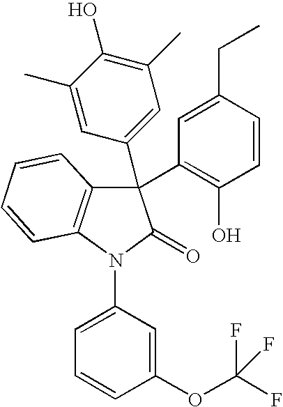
C1(C)=CC(C2(C3=C(O)C=CC(CC)=C3)C3=C(N(C4=CC=CC(OC(F)(F)F)=C4)C2=O)C=CC=C3)=CC(C)=C1O
